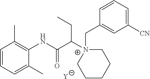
[Y].C1=CC=C(C)C(NC(C([N+]2(CC3=CC([CN])=CC=C3)CCCCC2)CC)=O)=C1C
